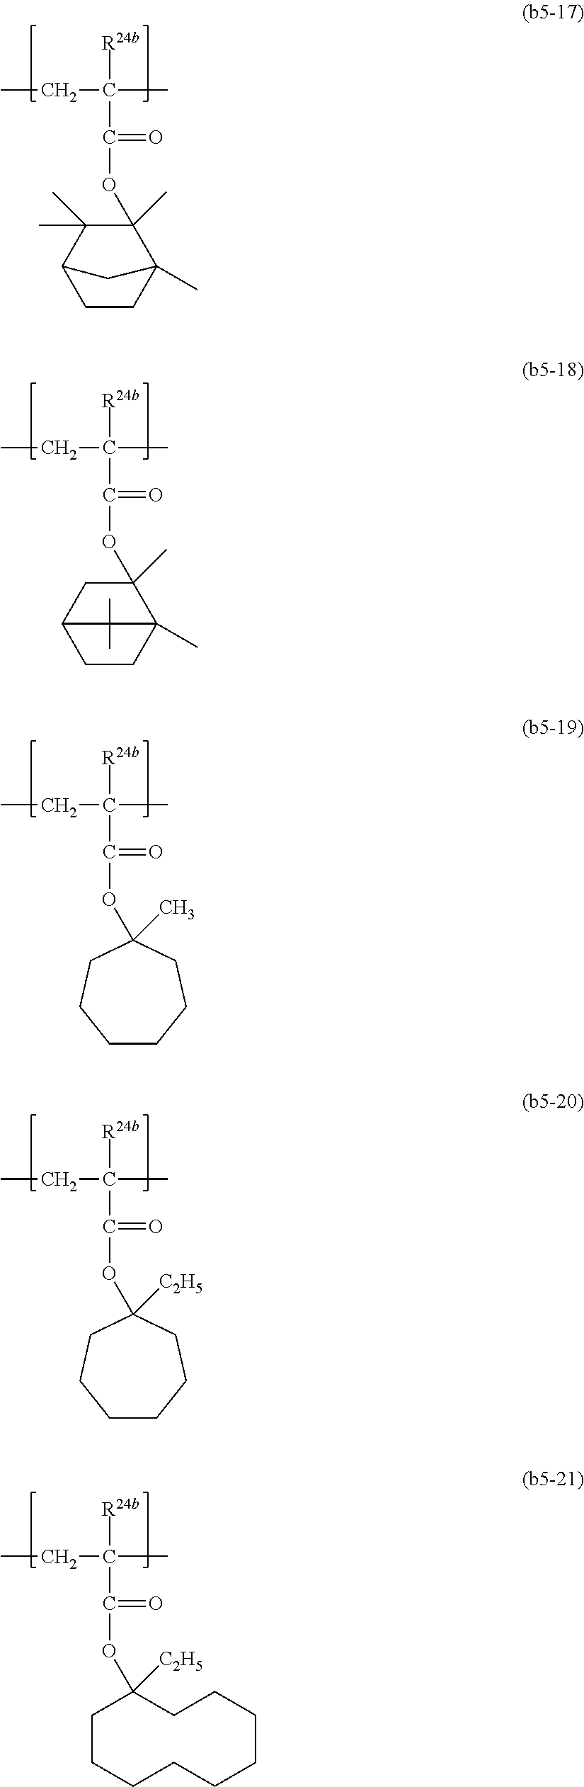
CCC(C)([R24b])C(=O)OC1(C)C(C)(C)C2CCC1(C)C2.CCC(C)([R24b])C(=O)OC1(C)CC2CCC1(C)C2(C)C.CCC(C)([R24b])C(=O)OC1(C)CCCCCC1.CCC(C)([R24b])C(=O)OC1([C2H5])CCCCCC1.CCC(C)([R24b])C(=O)OC1([C2H5])CCCCCCCCC1
